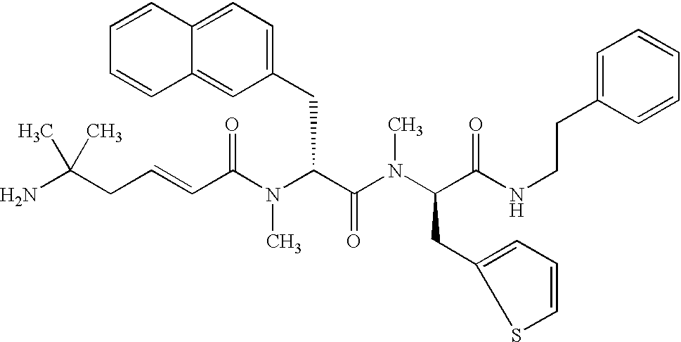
NC(CC=CC(N(C(C(N(C(C(NCCC1=CC=CC=C1)=O)CC1=CC=CS1)C)=O)CC1=CC=C2C(=C1)C=CC=C2)C)=O)(C)C
